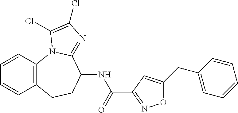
C1=CC2=C(C=C1)CCC(NC(=O)C1=NOC(CC3=CC=CC=C3)=C1)C1=NC(Cl)=C(Cl)N21
